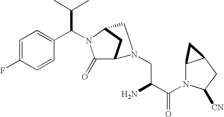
C1=C(F)C=CC(C(C(C)C)N2C(=O)C3CC2CN3CC(N)C(N2C3C(CC2[CN])C3)=O)=C1
